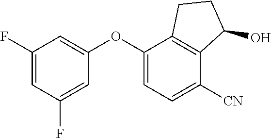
C1(F)=CC(F)=CC(OC2=CC=C([CN])C3=C2CCC3O)=C1
